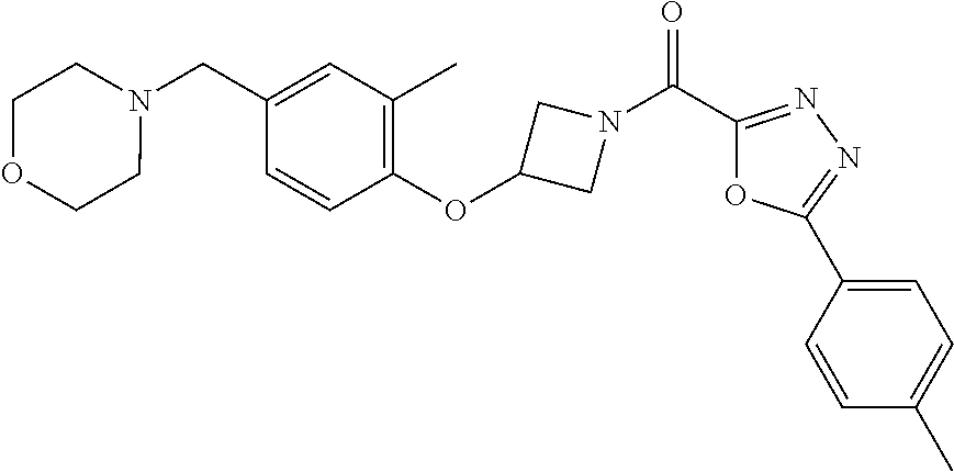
N1(CC2=CC(C)=C(OC3CN(C(C4=NN=C(C5=CC=C(C)C=C5)O4)=O)C3)C=C2)CCOCC1
